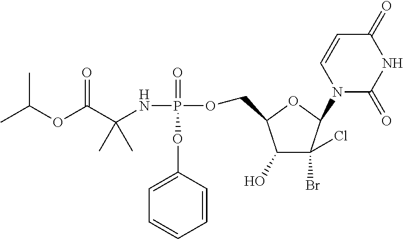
C1=CC(OP(NC(C(OC(C)C)=O)(C)C)(=O)OCC2C(O)C(Br)(Cl)C(N3C(=O)NC(=O)C=C3)O2)=CC=C1
